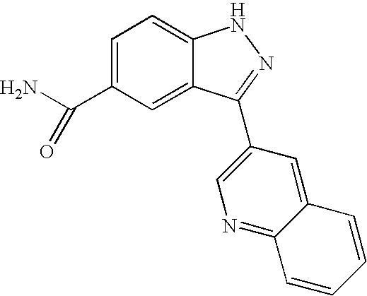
C1=C(C(N)=O)C=C2C(=C1)NN=C2C1=CN=C2C(=C1)C=CC=C2
